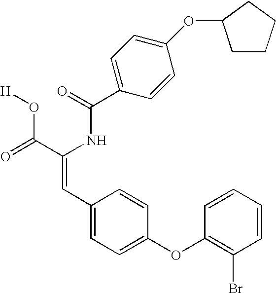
C(=O)(NC(C(=O)O[H])=CC1=CC=C(OC2=C(Br)C=CC=C2)C=C1)C1=CC=C(OC2CCCC2)C=C1
